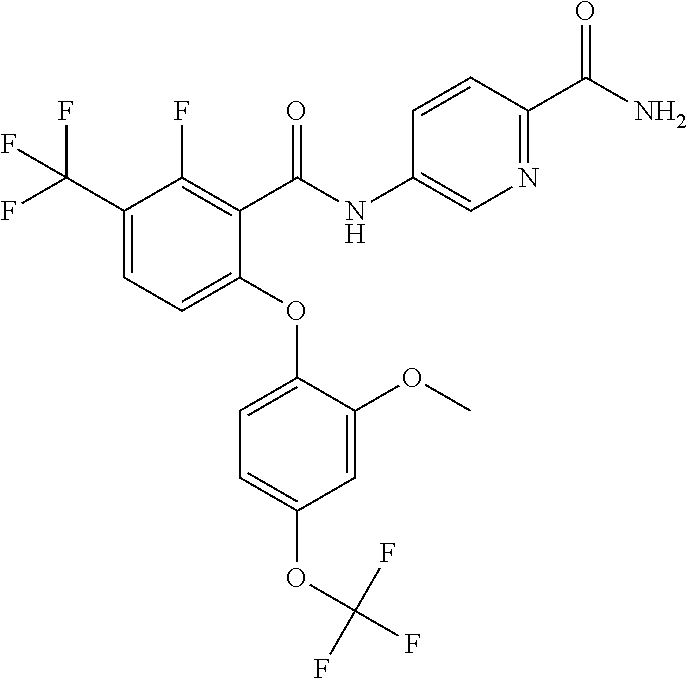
C1(C(F)(F)F)=CC=C(OC2=CC=C(OC(F)(F)F)C=C2OC)C(C(NC2=CN=C(C(N)=O)C=C2)=O)=C1F
